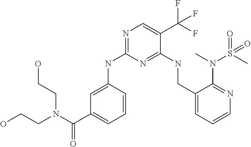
C1=CC(NC2=NC=C(C(F)(F)F)C(NCC3=CC=CN=C3N(S(C)(=O)=O)C)=N2)=CC(C(N(CCO)CCO)=O)=C1
